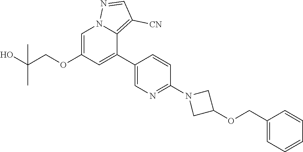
C1=C(OCC(O)(C)C)C=C(C2=CN=C(N3CC(OCC4=CC=CC=C4)C3)C=C2)C2=C([CN])C=NN12
